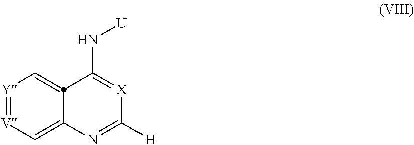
[Y]1=[V]C=C2N=C([H])[X]=C(N[U])C2=C1
